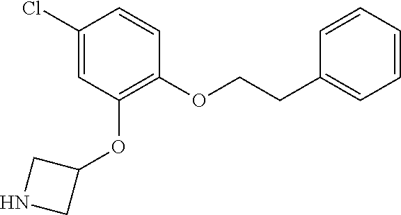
C1(Cl)=CC(OC2CNC2)=C(OCCC2=CC=CC=C2)C=C1
